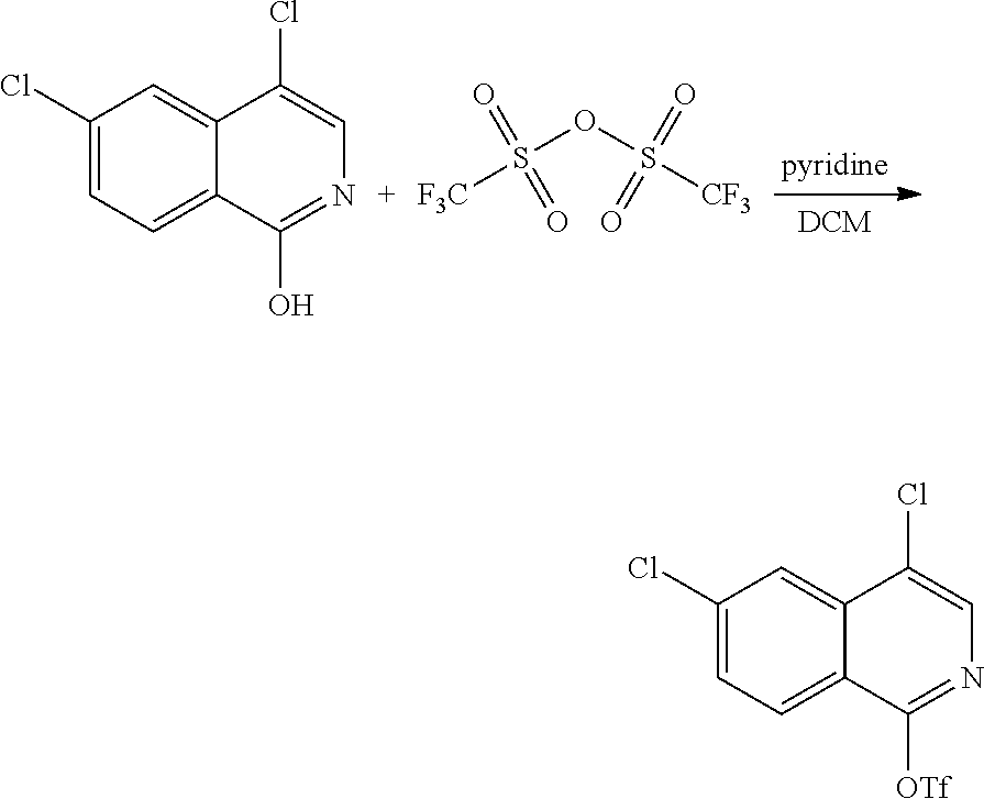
C1(Cl)=CC=C2C(=C1)C(Cl)=CN=C2O.[F3C]S(OS([CF3])(=O)=O)(=O)=O.C1(Cl)=CC=C2C(=C1)C(Cl)=CN=C2[OTf]
